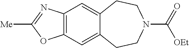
C12=C(C=C3C(=C1)CCN(C(=O)[OEt])CC3)N=C([Me])O2
